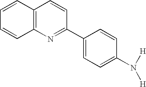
C1=CC2=C(C=C1)N=C(C1=CC=C(N([H])[H])C=C1)C=C2
